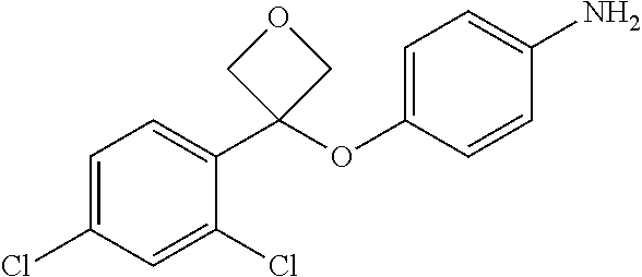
C1(Cl)=CC=C(C2(OC3=CC=C(N)C=C3)COC2)C(Cl)=C1
